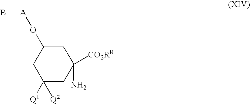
C1([CO2R8])(N)CC(O[A]B)CC([Q2])([Q1])C1
